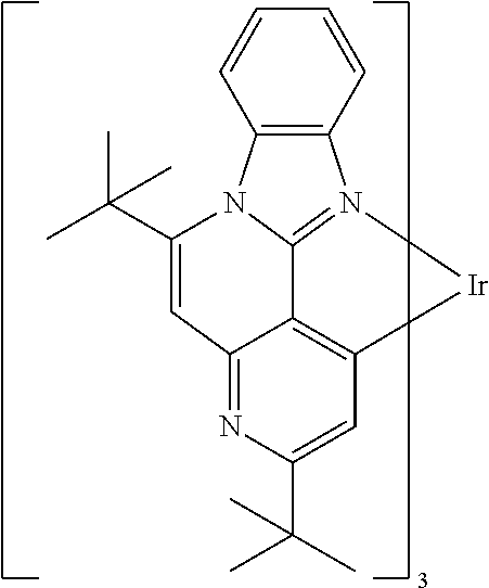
C12=N3[Ir]C4=C1C(=NC(C(C)(C)C)=C4)C=C(C(C)(C)C)N2C1=C3C=CC=C1
